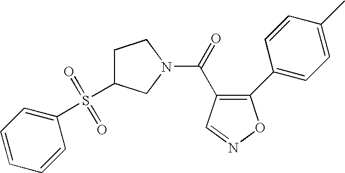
C1(C2=CC=C(C)C=C2)=C(C(=O)N2CC(S(=O)(=O)C3=CC=CC=C3)CC2)C=NO1
